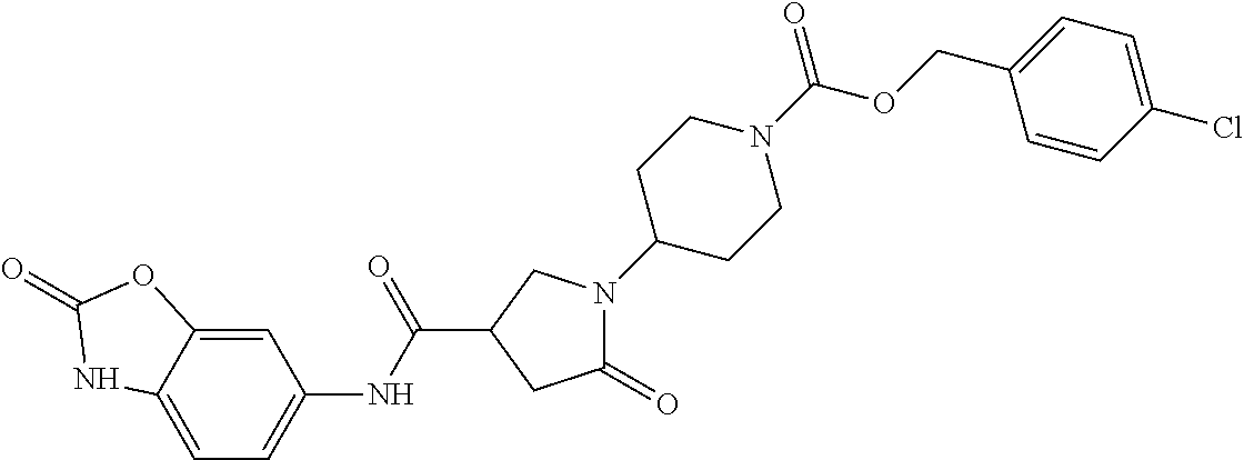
C1=C2C(=CC(NC(=O)C3CN(C4CCN(C(=O)OCC5=CC=C(Cl)C=C5)CC4)C(=O)C3)=C1)OC(=O)N2
